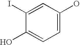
C1(I)=CC(O)=CC=C1O
